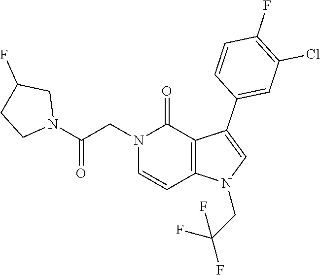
C12=C(N(CC(F)(F)F)C=C1C1=CC(Cl)=C(F)C=C1)C=CN(CC(N1CC(F)CC1)=O)C2=O
